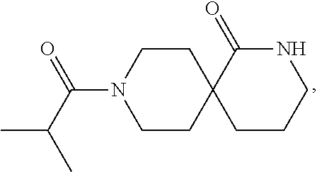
N1(C(C(C)C)=O)CCC2(CC1)CCCNC2=O
